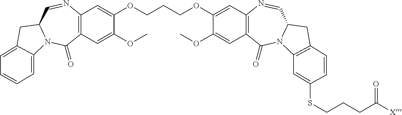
C12=C(C=C(OC)C(OCCCOC3=CC4=C(C=C3OC)C(=O)N3C(C=N4)CC4=C3C=C(SCCCC([X])=O)C=C4)=C1)C(=O)N1C(C=N2)CC2=CC=CC=C12
